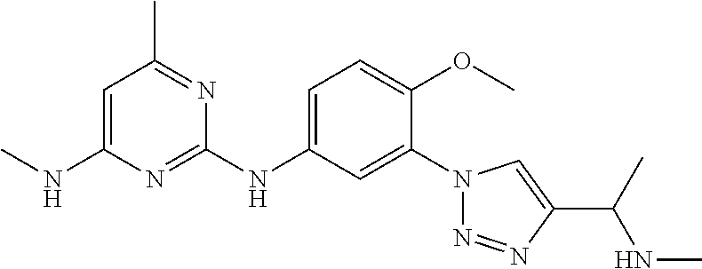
C1(N2N=NC(C(NC)C)=C2)=CC(NC2=NC(NC)=CC(C)=N2)=CC=C1OC
